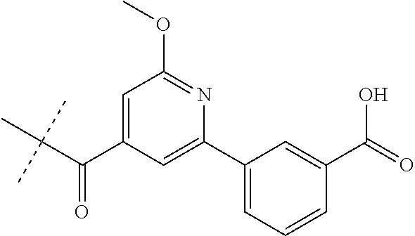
C1=CC=C(C2=CC(C(C(C)(C)C)=O)=CC(OC)=N2)C=C1C(=O)O
